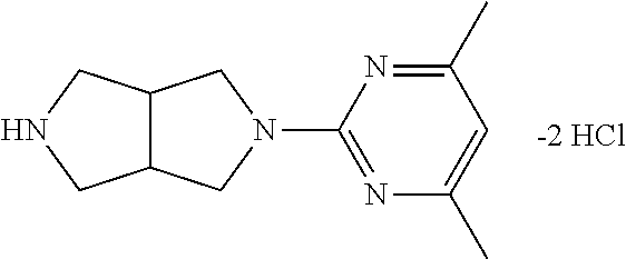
C1(C)=CC(C)=NC(N2CC3C(C2)CNC3)=N1
